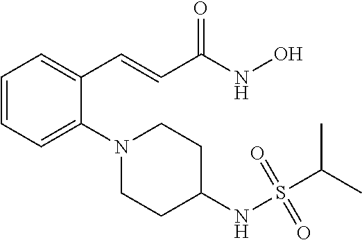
C1=CC=C(N2CCC(NS(=O)(=O)C(C)C)CC2)C(C=CC(NO)=O)=C1
